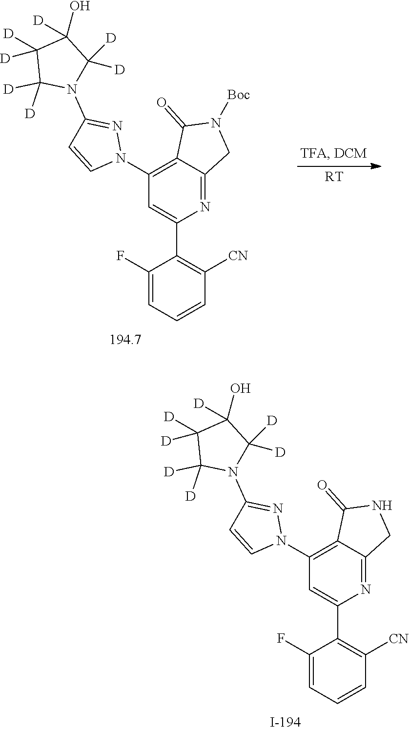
N1=C(N2C([D])([D])C([D])([D])C([D])(O)C2([D])[D])C=CN1C1=C2C(=O)NCC2=NC(C2=C([CN])C=CC=C2F)=C1.N1=C(N2C([D])([D])C([D])([D])C([D])(O)C2([D])[D])C=CN1C1=C2C(=O)N([Boc])CC2=NC(C2=C([CN])C=CC=C2F)=C1.[RT]
